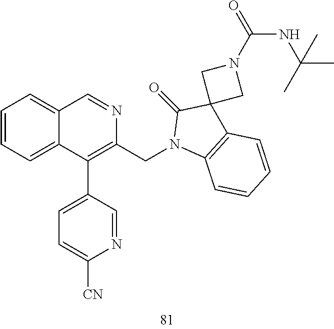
C1=CC=C2C(=C1)C=NC(CN1C3=C(C4(C1=O)CN(C(NC(C)(C)C)=O)C4)C=CC=C3)=C2C1=CC=C([CN])N=C1
